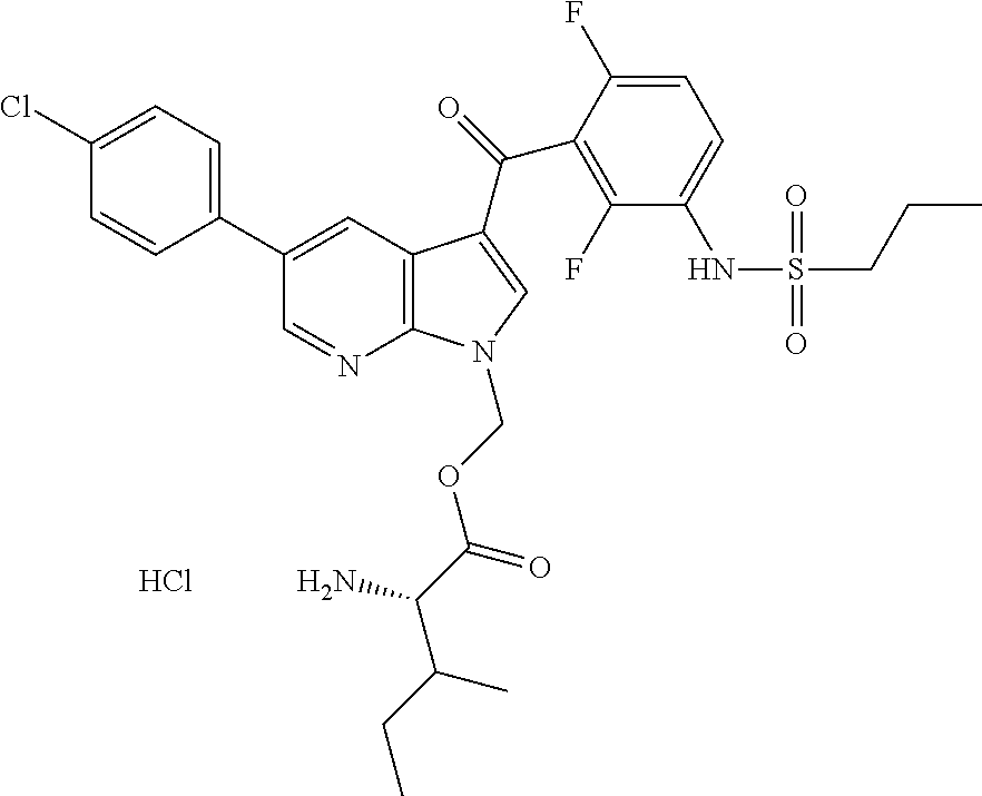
C12=C(C=C(C3=CC=C(Cl)C=C3)C=N1)C(C(=O)C1=C(F)C(NS(CCC)(=O)=O)=CC=C1F)=CN2COC(C(C(CC)C)N)=O.Cl
